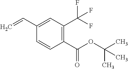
C1(C(OC(C)(C)C)=O)=C(C(F)(F)F)C=C(C=C)C=C1
